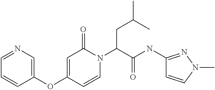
C1=NC=C(OC2=CC(=O)N(C(CC(C)C)C(=O)NC3=NN(C)C=C3)C=C2)C=C1
